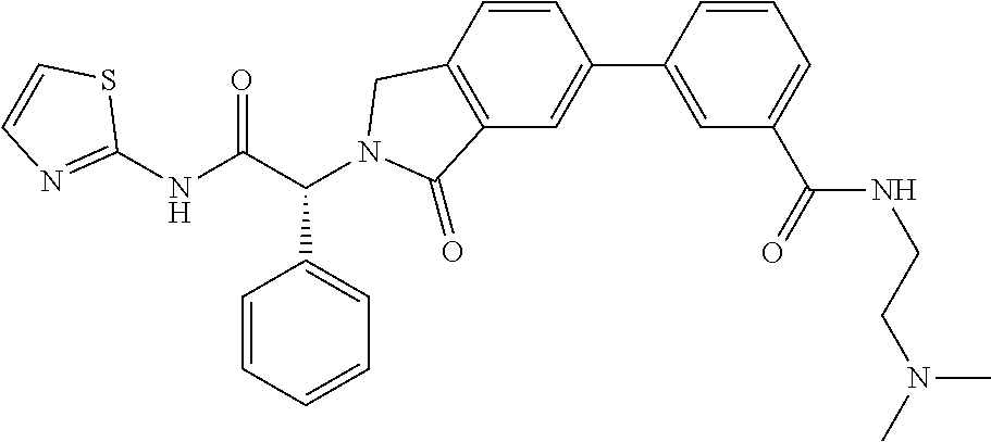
C1(NC(C(C2=CC=CC=C2)N2CC3=C(C=C(C4=CC(C(=O)NCCN(C)C)=CC=C4)C=C3)C2=O)=O)=NC=CS1
